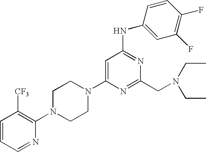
C1=CC=NC(N2CCN(C3=CC(NC4=CC(F)=C(F)C=C4)=NC(CN(CC)CC)=N3)CC2)=C1[CF3]
